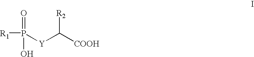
[R1]P([Y]C([COOH])[R2])(=O)O
